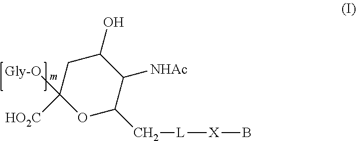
C1(O)CC([HO2C])([Gly-O])OC(C[L][X]B)C1[NHAc]
